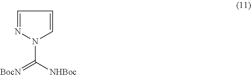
N1=CC=CN1C(=[BocN])[NHBoc]
